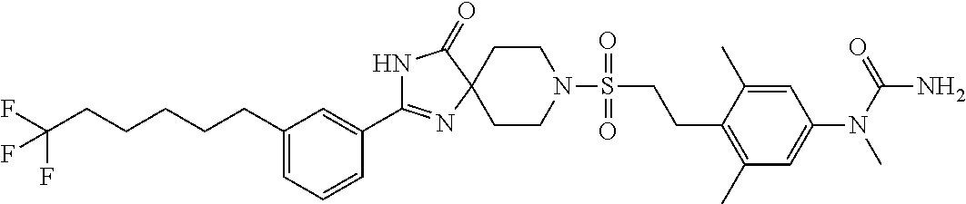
C1CN(S(=O)(=O)CCC2=C(C)C=C(N(C)C(=O)N)C=C2C)CCC12N=C(C1=CC(CCCCCC(F)(F)F)=CC=C1)NC2=O
